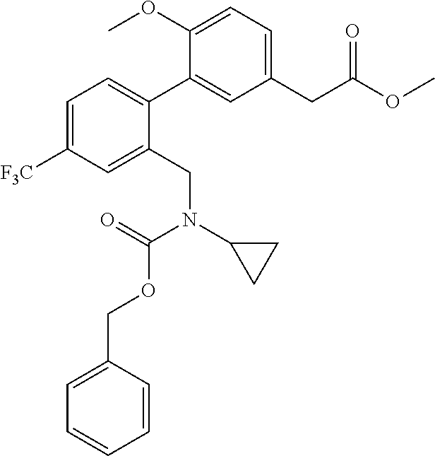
C1=C([F3C])C=C(CN(C2CC2)C(=O)OCC2=CC=CC=C2)C(C2=CC(CC(OC)=O)=CC=C2OC)=C1
